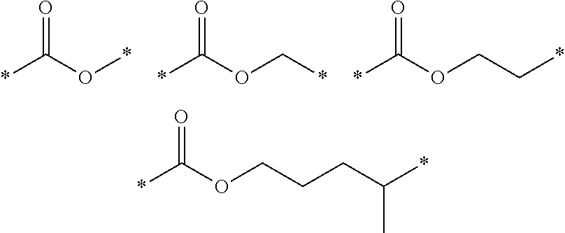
*C(=O)O*.*C(=O)OC*.*C(=O)OCC*.*C(=O)OCCCC(C)*
